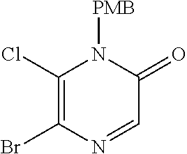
C1(Cl)=C(Br)N=CC(=O)N1[PMB]
